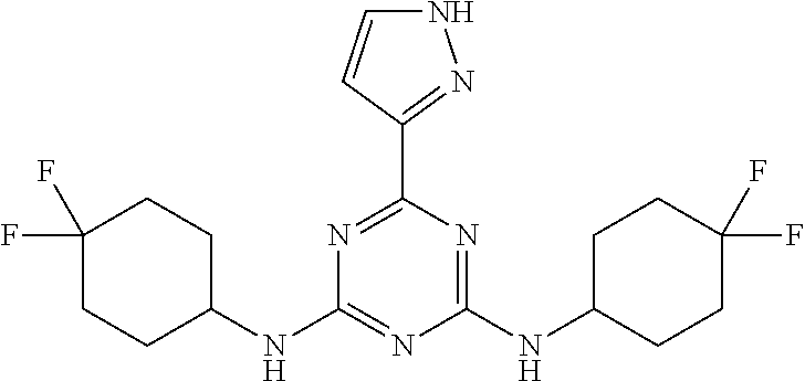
N1C=CC(C2=NC(NC3CCC(F)(F)CC3)=NC(NC3CCC(F)(F)CC3)=N2)=N1
